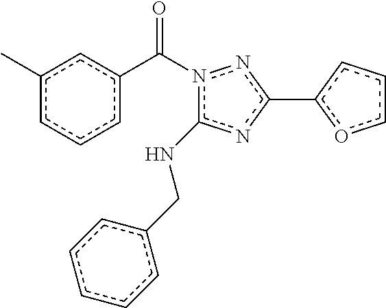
c1(C)cccc(C(n2c(NCc3ccccc3)nc(-c3occc3)n2)=O)c1
